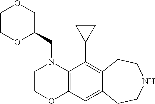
O1C(CN2C3=C(OCC2)C=C2C(=C3C3CC3)CCNCC2)COCC1
